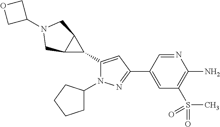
C1(C2C3C2CN(C2COC2)C3)=CC(C2=CC(S(C)(=O)=O)=C(N)N=C2)=NN1C1CCCC1
